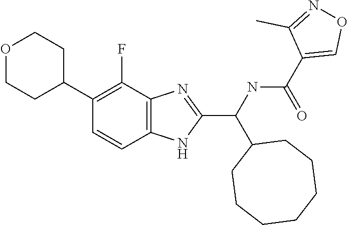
C1(F)=C(C2CCOCC2)C=CC2=C1N=C(C(NC(C1=CON=C1C)=O)C1CCCCCCC1)N2
